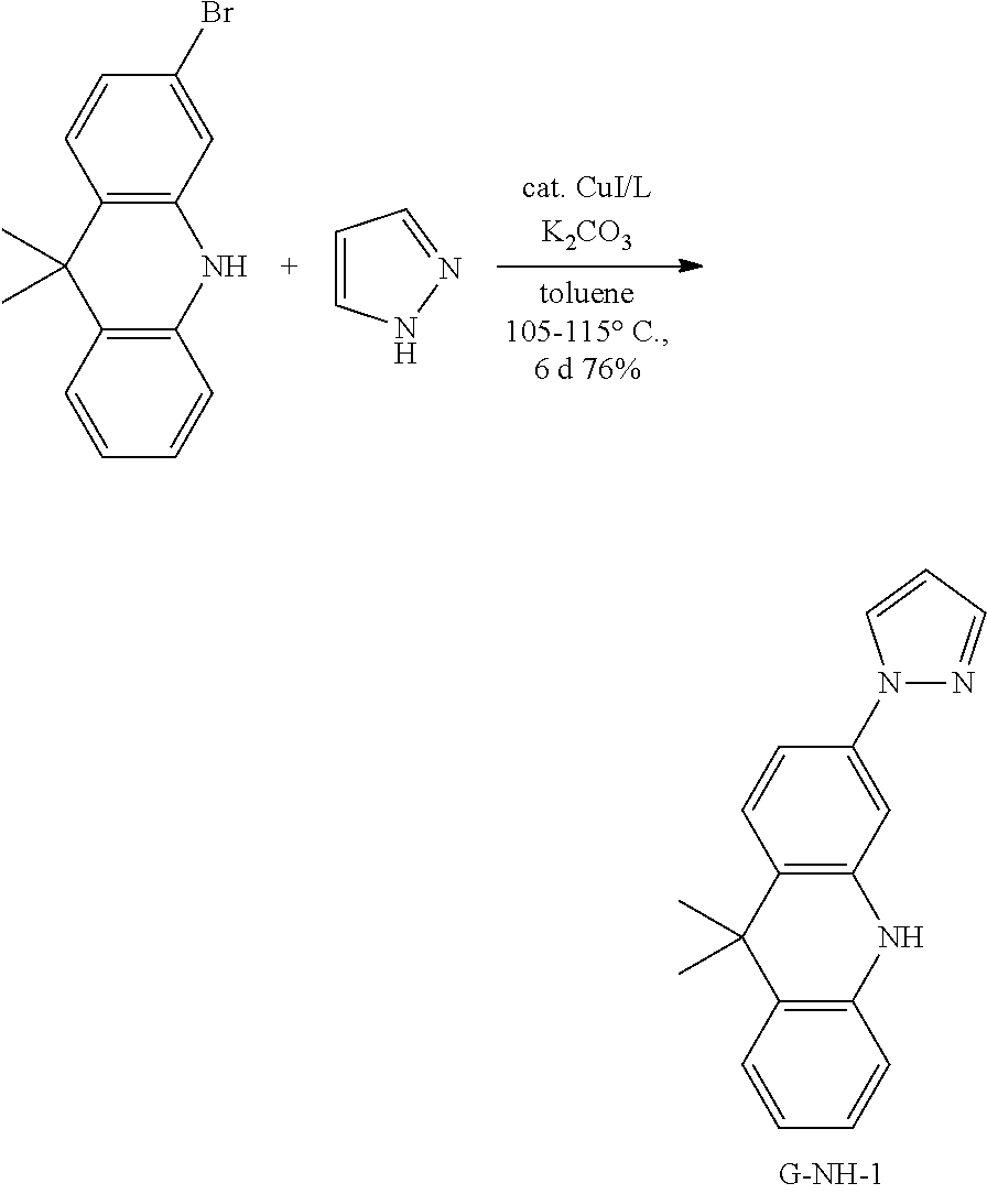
C12=C(C=C(Br)C=C1)NC1=C(C2(C)C)C=CC=C1.C1=CNN=C1.C12=C(C=C(N3N=CC=C3)C=C1)NC1=C(C2(C)C)C=CC=C1
